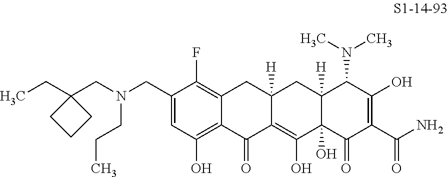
C1(CN(CC2(CC)CCC2)CCC)=CC(O)=C2C(=C1F)CC1([H])C(=C(O)C3(O)C([H])(C1)C(N(C)C)C(O)=C(C(N)=O)C3=O)C2=O
